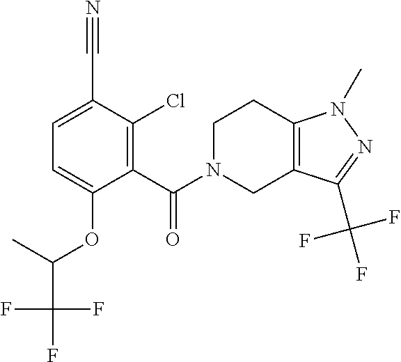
C1=C(C#N)C(Cl)=C(C(N2CC3=C(CC2)N(C)N=C3C(F)(F)F)=O)C(OC(C(F)(F)F)C)=C1
